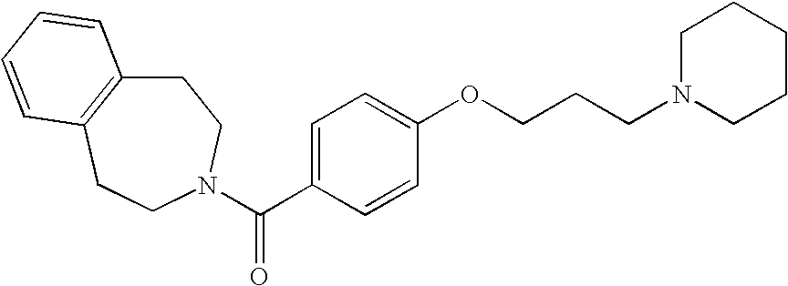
C(=O)(C1=CC=C(OCCCN2CCCCC2)C=C1)N1CCC2=C(CC1)C=CC=C2
